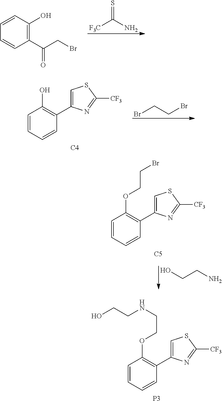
C1(C(CBr)=O)=C(O)C=CC=C1.[F3C]C(N)=S.C1=CC=CC(C2=CSC([CF3])=N2)=C1O.[C4].BrCCBr.C1=CC=CC(C2=CSC([CF3])=N2)=C1OCCBr.[C5].C(CN)O.C1=CC=CC(C2=CSC([CF3])=N2)=C1OCCNCCO.[P3]
